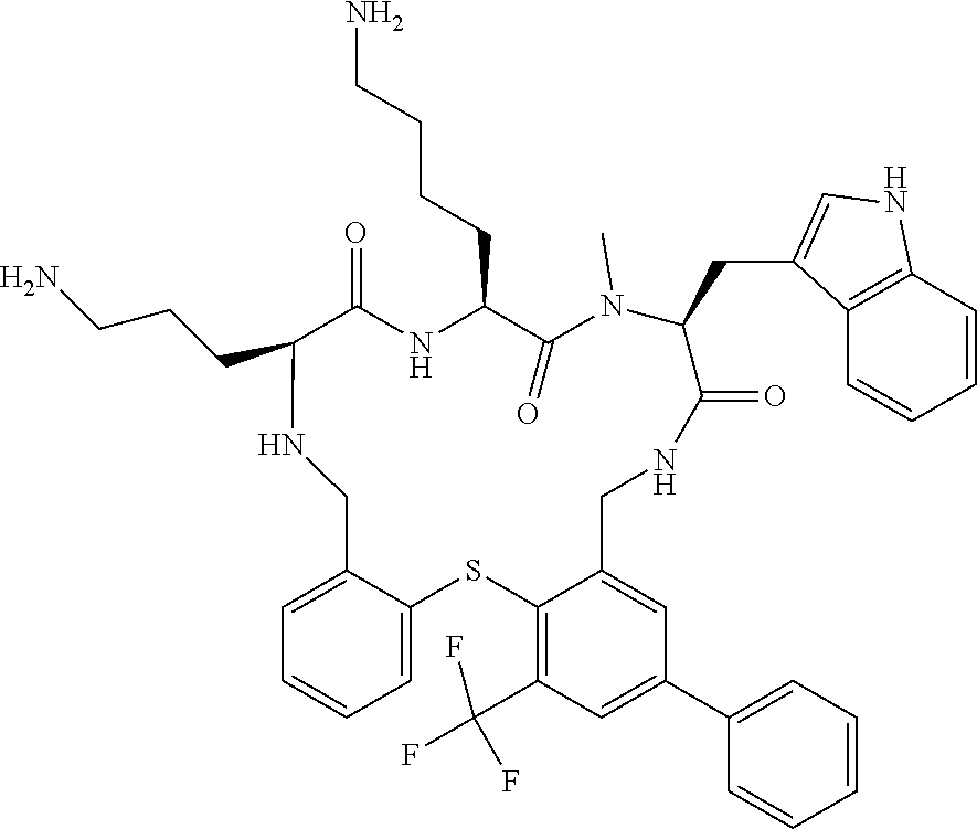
C12=C(C(F)(F)F)C=C(C3=CC=CC=C3)C=C1CNC(=O)C(CC1=CNC3=C1C=CC=C3)N(C)C(=O)C(CCCCN)NC(=O)C(CCCN)NCC1=CC=CC=C1S2
